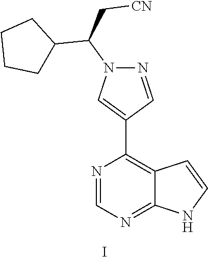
N1=CN=C2C(=C1C1=CN(C(C[CN])C3CCCC3)N=C1)C=CN2.I
